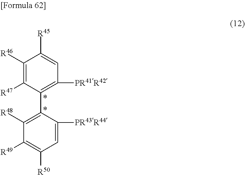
C1([R46])=C([R47])C(C2=C([R48])C([R49])=C([R50])C=C2[PR43R44])=C([PR41R42])C=C1[R45]
